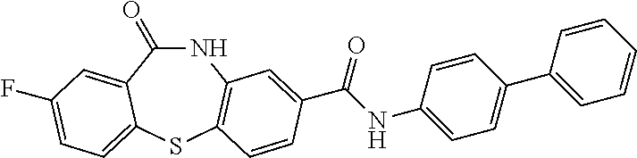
N1C(=O)C2=CC(F)=CC=C2SC2=C1C=C(C(NC1=CC=C(C3=CC=CC=C3)C=C1)=O)C=C2
